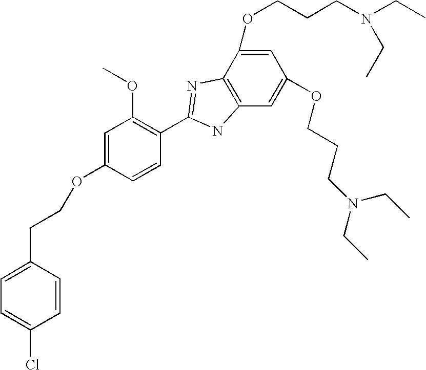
C1=C(OCCCN(CC)CC)C2=C(C=C1OCCCN(CC)CC)NC(C1=C(OC)C=C(OCCC3=CC=C(Cl)C=C3)C=C1)=N2
